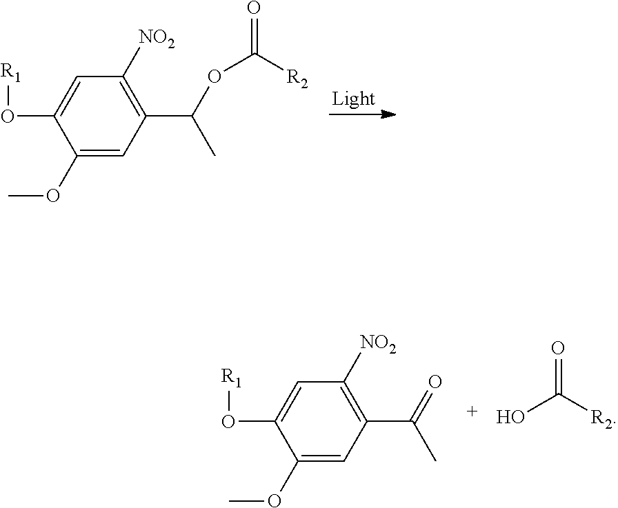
C1(OC)=CC(C(OC([R2])=O)C)=C([NO2])C=C1O[R1].C1(OC)=CC(C(=O)C)=C([NO2])C=C1O[R1].OC([R2])=O
